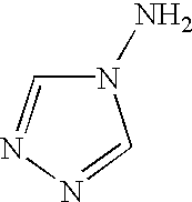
N1(N)C=NN=C1
